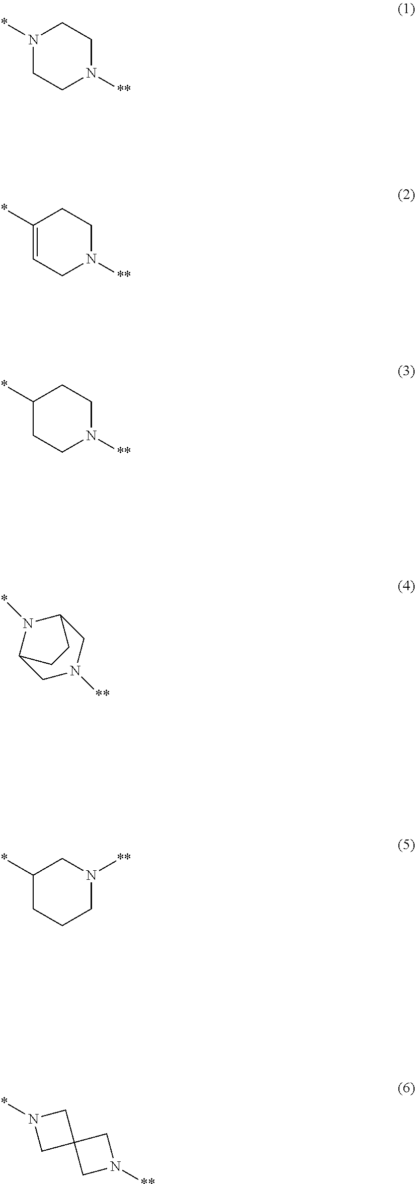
N1(*)CCN([**])CC1.C1(*)=CCN([**])CC1.C1(*)CCN([**])CC1.N1(*)C2CN([**])CC1CC2.C1(*)CCCN([**])C1.C1C2(CN1*)CN([**])C2
